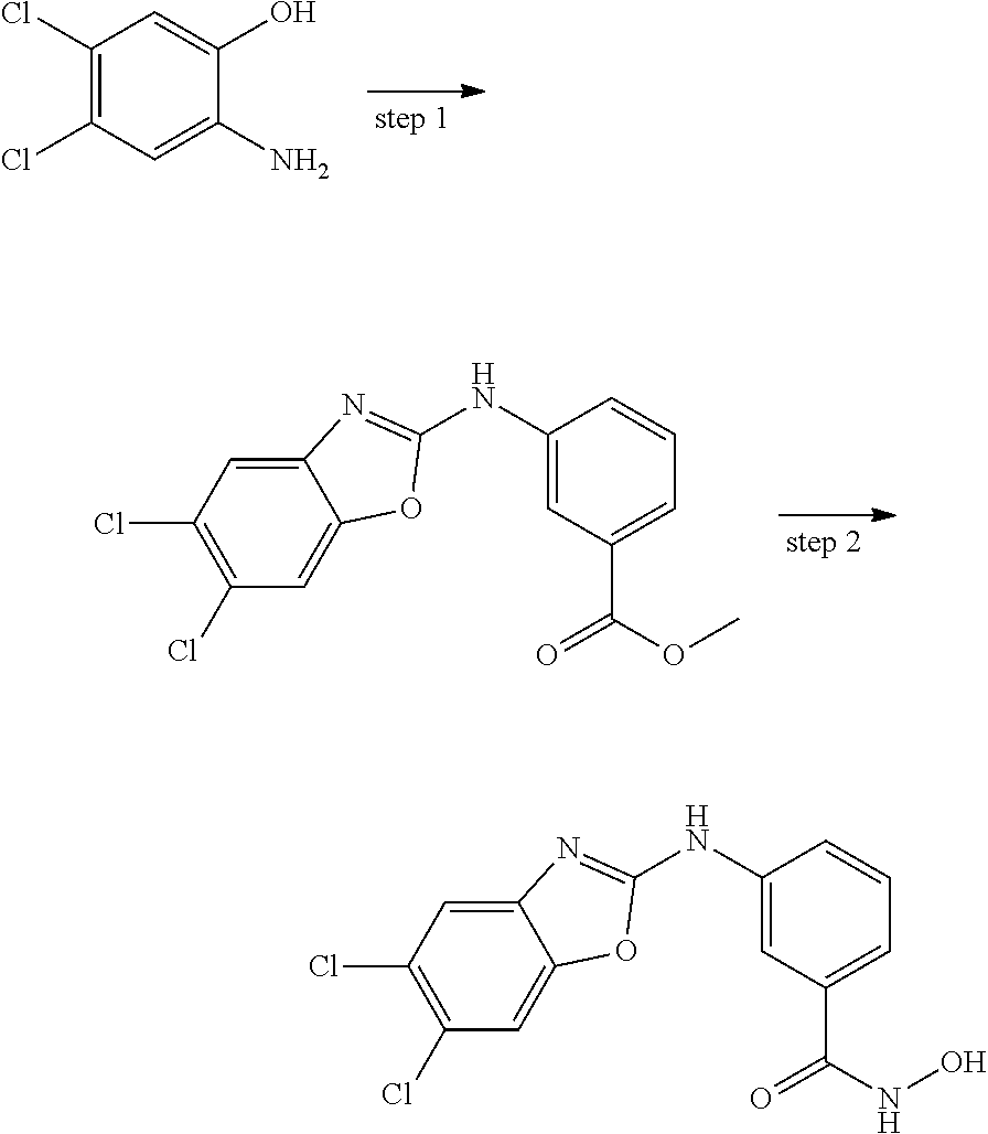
C12=CC(Cl)=C(Cl)C=C1OC(NC1=CC(C(NO)=O)=CC=C1)=N2.C1(Cl)=C(Cl)C=C(N)C(O)=C1.C12=CC(Cl)=C(Cl)C=C1OC(NC1=CC(C(OC)=O)=CC=C1)=N2
